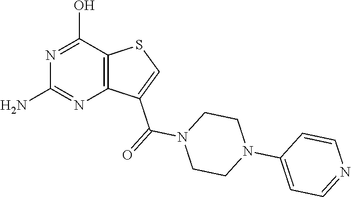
C12=C(C(O)=NC(N)=N1)SC=C2C(=O)N1CCN(C2=CC=NC=C2)CC1
